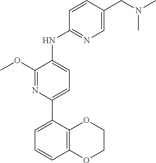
N(C)(CC1=CN=C(NC2=CC=C(C3=CC=CC4=C3OCCO4)N=C2OC)C=C1)C
